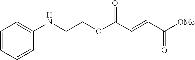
N(CCOC(C=CC([OMe])=O)=O)C1=CC=CC=C1
